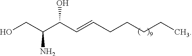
OCC(C(C=CCCCCC)O)N
